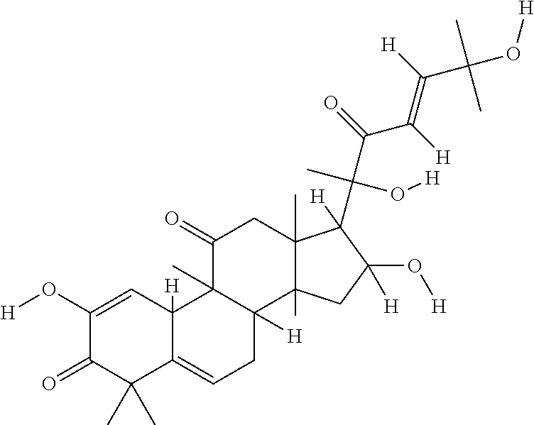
O=C1C(C)(C)C2=CCC3([H])C(C)(C2([H])C=C1O[H])C(=O)CC1(C)C3(C)CC(O[H])([H])C1(C(C(=O)C([H])=C([H])C(O[H])(C)C)(C)O[H])[H]
